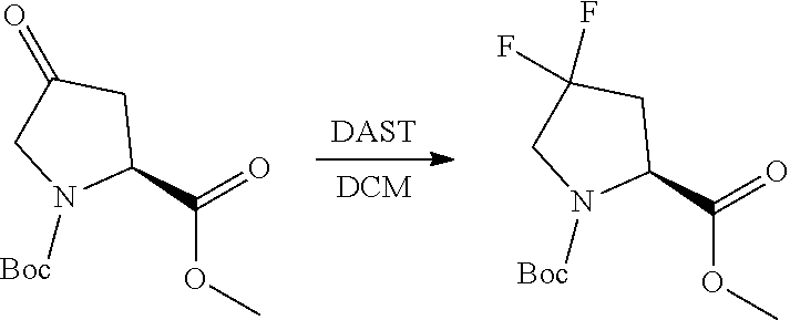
[DAST].[DCM].C1(C(=O)OC)CC(=O)CN1[Boc].C1(C(=O)OC)CC(F)(F)CN1[Boc]
